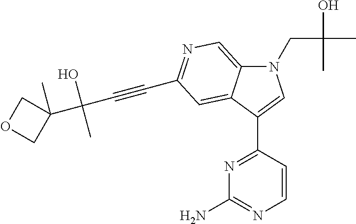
N1(CC(O)(C)C)C2=CN=C(C#CC(C3(C)COC3)(O)C)C=C2C(C2=NC(N)=NC=C2)=C1
